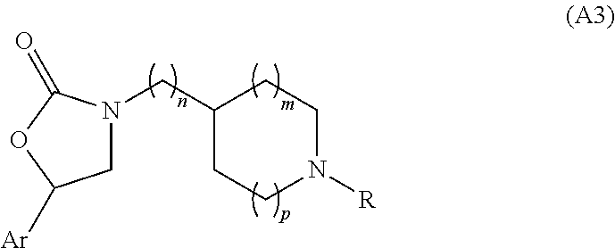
C(N1CC([Ar])OC1=O)C1CCN([R])CC1
